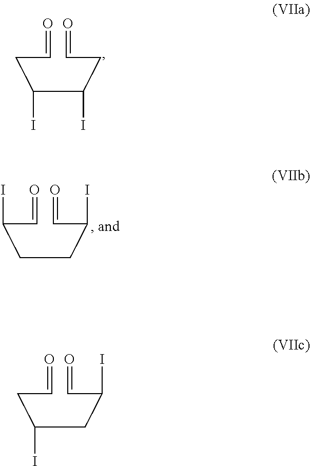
C(C=O)(CCC(C=O)I)I.C(C=O)C(CC(C=O)I)I.C(C=O)C(C(CC=O)I)I
